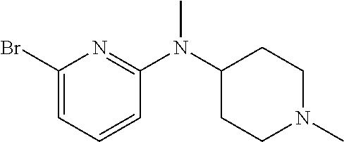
C1(Br)=CC=CC(N(C2CCN(C)CC2)C)=N1
